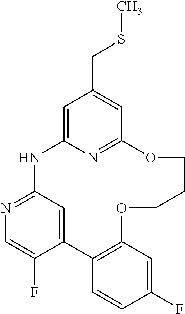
C1=C2N=C(C=C1CSC)OCCCOC1=C(C3=CC(=NC=C3F)N2)C=CC(F)=C1
